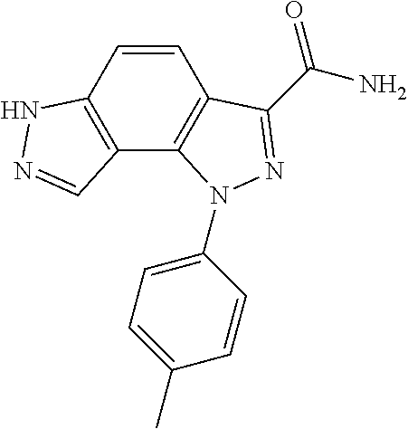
C12=C(C=CC3=C1N(C1=CC=C(C)C=C1)N=C3C(N)=O)NN=C2
